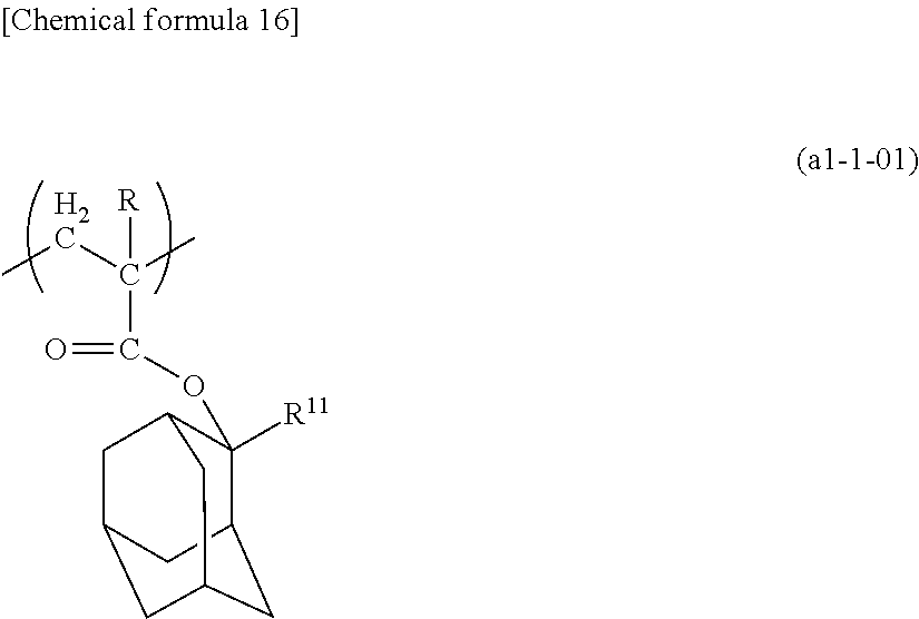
C[H2C]C(C)([R])C(OC1([R11])C2CC3CC(CC1C3)C2)=O
